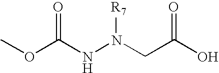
COC(NN([R7])CC(O)=O)=O
